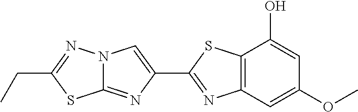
C12=C(C=C(OC)C=C1O)N=C(C1=CN3C(=N1)SC(CC)=N3)S2
